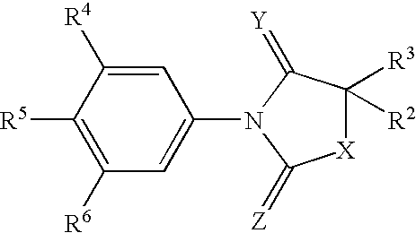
C1=C([R4])C([R5])=C([R6])C=C1N1C(=[Y])C([R3])([R2])[X]C1=[Z]
